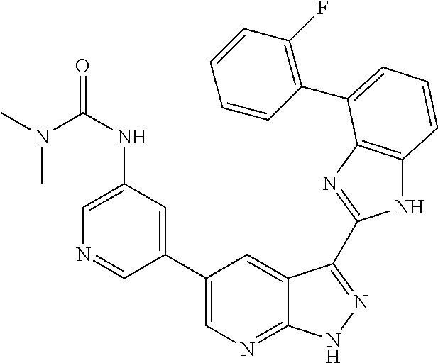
C1(C2=CN=C3C(=C2)C(C2=NC4=C(N2)C=CC=C4C2=C(F)C=CC=C2)=NN3)=CC(NC(N(C)C)=O)=CN=C1
